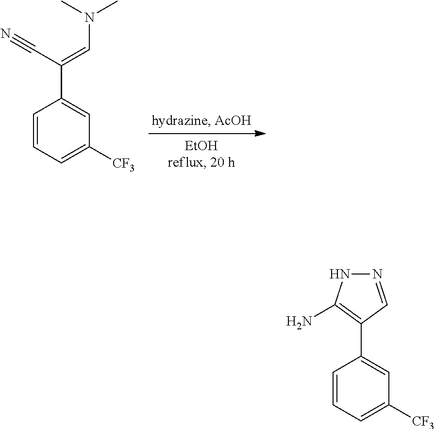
C1=CC=C([CF3])C=C1C(C#N)=CN(C)C.N1=CC(C2=CC([CF3])=CC=C2)=C(N)N1
